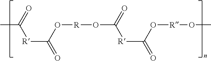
CC(=O)[R]C(=O)O[R]OC([R]C(=O)O[R]OC)=O
